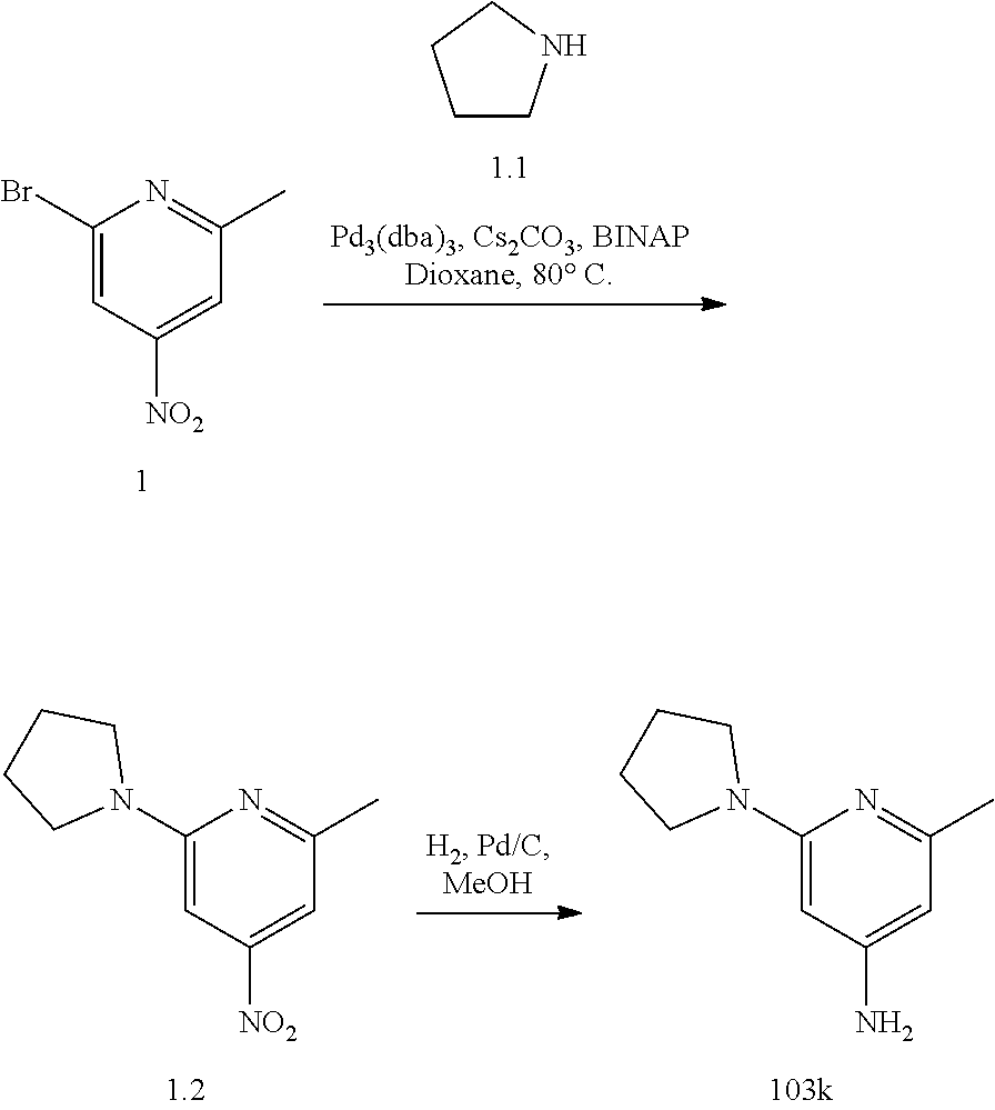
C1(Br)=CC([NO2])=CC(C)=N1.C1CNCC1.C1(N2CCCC2)=CC([NO2])=CC(C)=N1.C1(N2CCCC2)=CC(N)=CC(C)=N1
